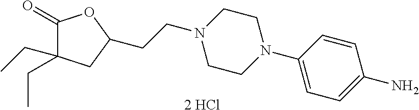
C(CN1CCN(C2=CC=C(N)C=C2)CC1)C1CC(CC)(CC)C(=O)O1.[2 HCl]
